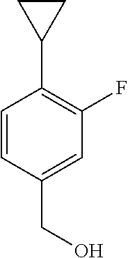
C1=CC(CO)=CC(F)=C1C1CC1
